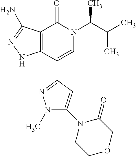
C12=C(C(C3=NN(C)C(N4CCOCC4=O)=C3)=CN(C(C(C)C)C)C1=O)NN=C2N
